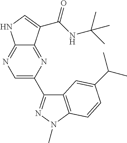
C12=NC(C3=NN(C)C4=C3C=C(C(C)C)C=C4)=CN=C1NC=C2C(NC(C)(C)C)=O
